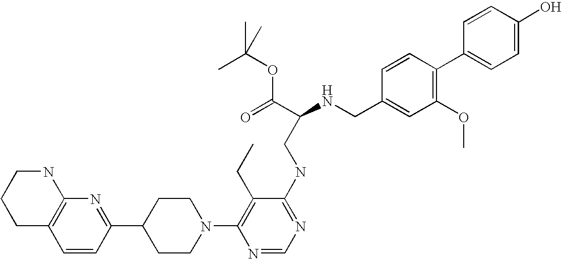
C1=CC(C2CCN(C3=C(CC)C(NCC(NCC4=CC(OC)=C(C5=CC=C(O)C=C5)C=C4)C(=O)OC(C)(C)C)=NC=N3)CC2)=NC2=C1CCCN2
